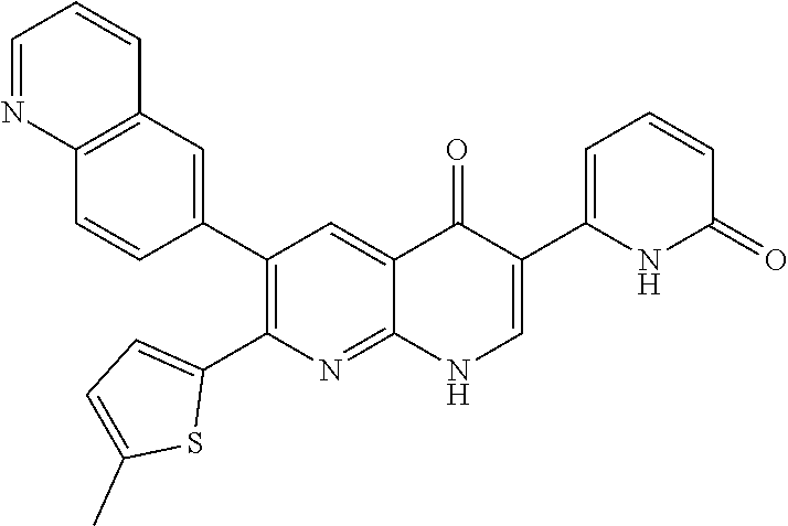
C12=C(C=C(C3=C(C4=CC=C(C)S4)N=C4C(=C3)C(=O)C(C3=CC=CC(=O)N3)=CN4)C=C1)C=CC=N2
